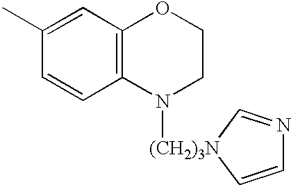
C12=C(C=C(C)C=C1)OCCN2[(CH2)3N]1C=NC=C1
